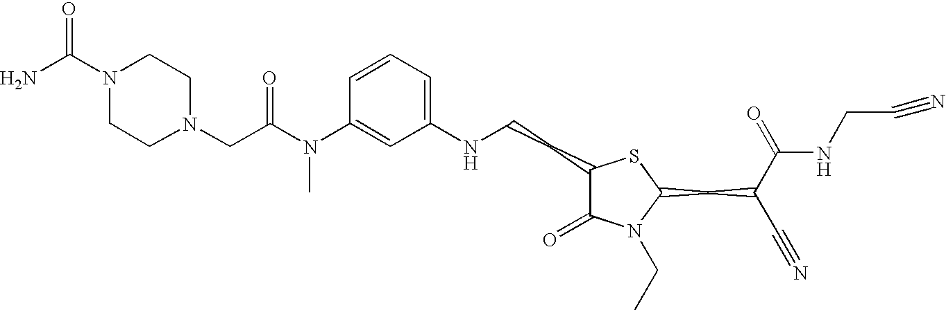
C1(NCCC2C(=O)N(CC)C(CC(C#N)C(=O)NCC#N)S2)=CC=CC(N(C(CN2CCN(C(N)=O)CC2)=O)C)=C1
